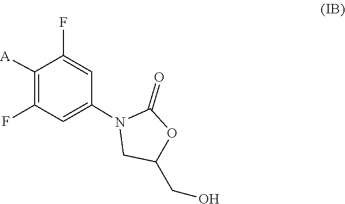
C1([A])=C(F)C=C(N2CC(CO)OC2=O)C=C1F
